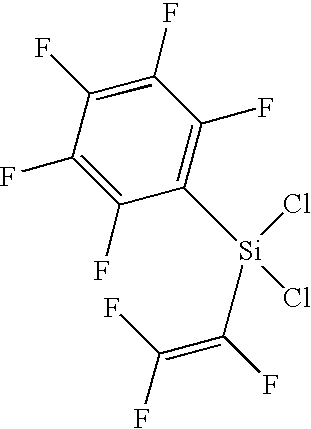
C1(F)=C(F)C(F)=C(F)C([Si](Cl)(Cl)C(F)=C(F)F)=C1F
